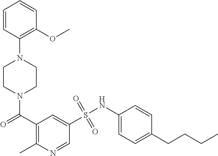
N1(C(=O)C2=C(C)N=CC(S(NC3=CC=C(CCCC)C=C3)(=O)=O)=C2)CCN(C2=C(OC)C=CC=C2)CC1
